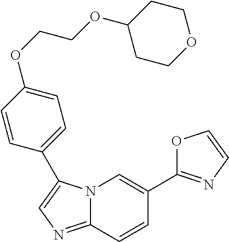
N12C(=NC=C1C1=CC=C(OCCOC3CCOCC3)C=C1)C=CC(C1=NC=CO1)=C2
